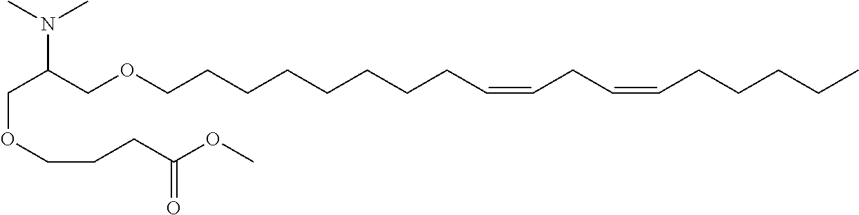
C(C(COCCCCCCCCC=CCC=CCCCCC)N(C)C)OCCCC(OC)=O
